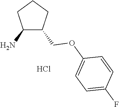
C1(N)C(COC2=CC=C(F)C=C2)CCC1.Cl
